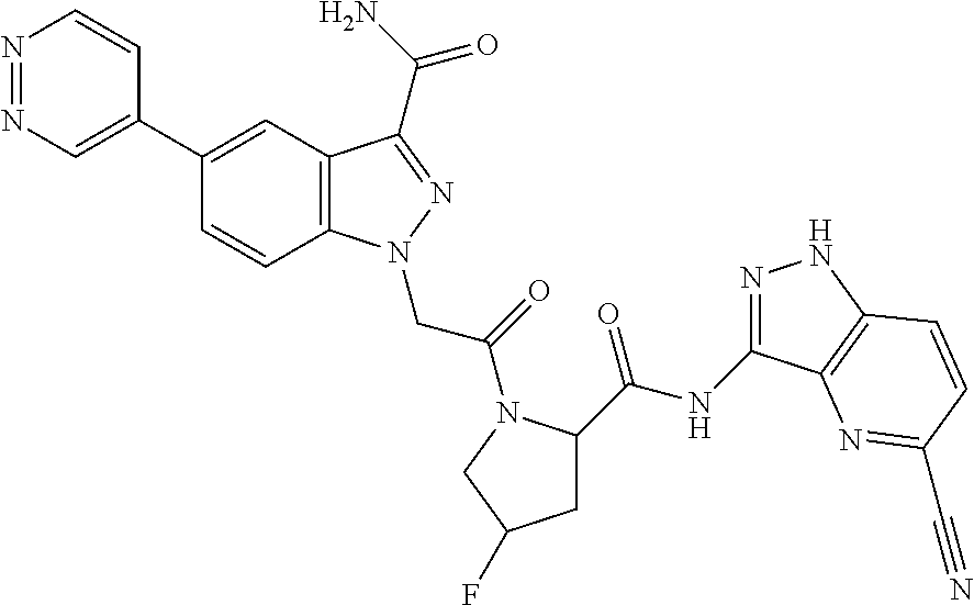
N1=NC=C(C2=CC3=C(C=C2)N(CC(=O)N2C(C(=O)NC4=NNC5=C4N=C(C#N)C=C5)CC(F)C2)N=C3C(N)=O)C=C1
